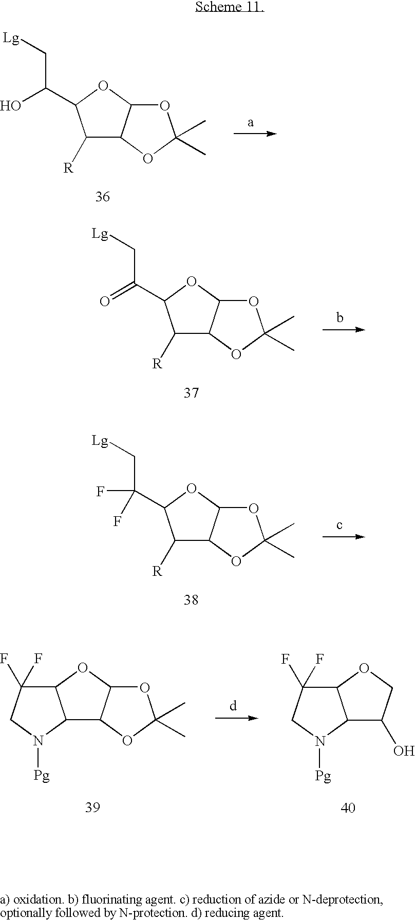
C1([R])C2C(OC1C(O)C[Lg])OC(C)(C)O2.C1([R])C2C(OC1C(=O)C[Lg])OC(C)(C)O2.C12C3C(OC1C(F)(F)CN2[Pg])OC(C)(C)O3.C12C(O)COC1C(F)(F)CN2[Pg].C1([R])C2C(OC1C(F)(C[Lg])F)OC(C)(C)O2
